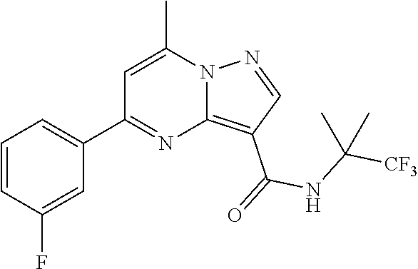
C12=C(C(=O)NC([CF3])(C)C)C=NN1C(C)=CC(C1=CC=CC(F)=C1)=N2
